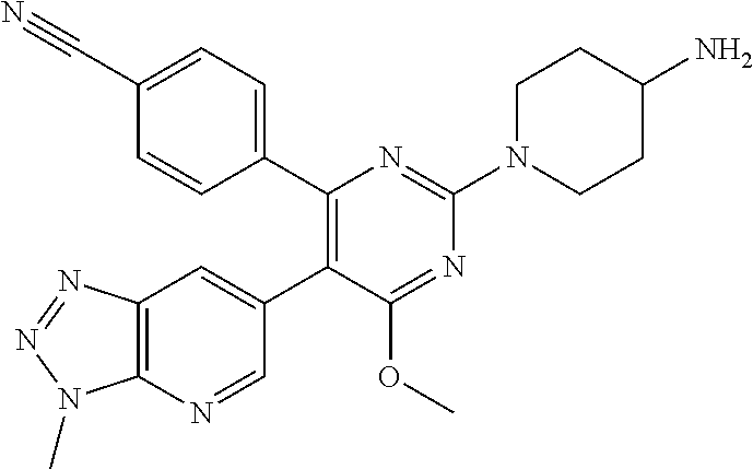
C1=NC2=C(C=C1C1=C(C3=CC=C(C#N)C=C3)N=C(N3CCC(N)CC3)N=C1OC)N=NN2C
